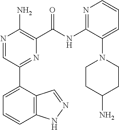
N1=CC(C2=CC=CC3=C2C=NN3)=NC(C(NC2=NC=CC=C2N2CCC(N)CC2)=O)=C1N
